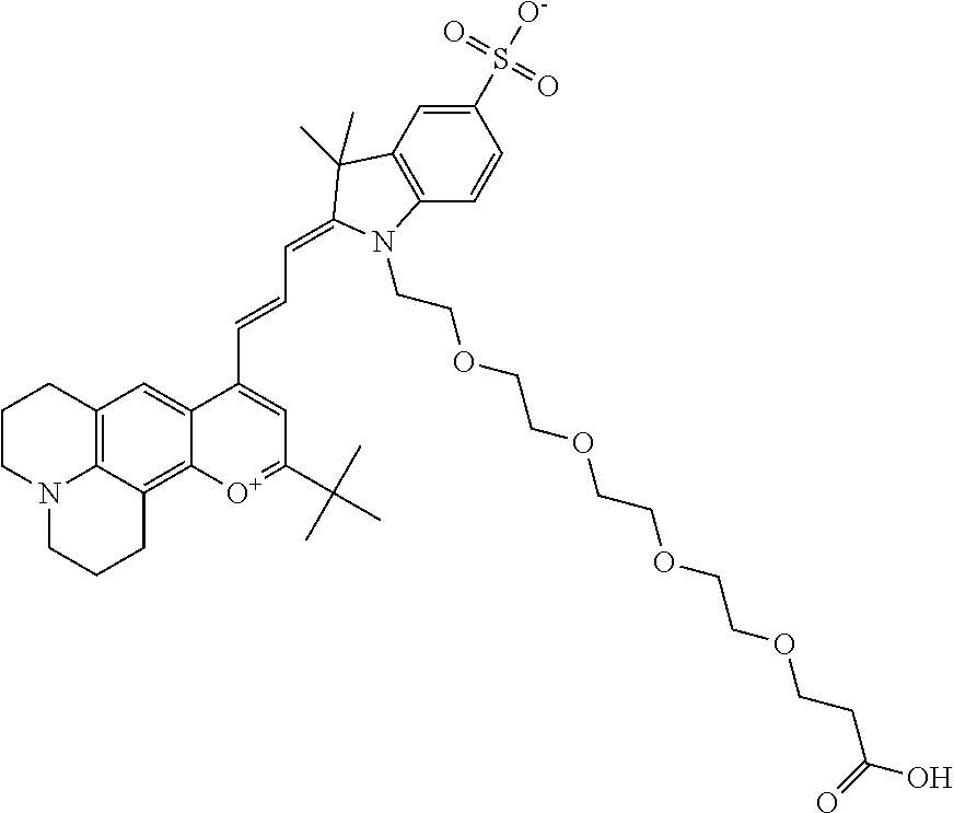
C12=C3C=C4C(=C1CCCN2CCC3)[O+]=C(C(C)(C)C)C=C4C=CC=C1C(C)(C)C2=C(C=CC(S([O-])(=O)=O)=C2)N1CCOCCOCCOCCOCCC(O)=O
